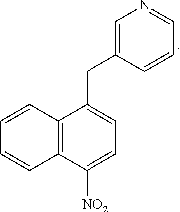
C1=C(CC2=CC=C([NO2])C3=C2C=CC=C3)C=CC=N1
